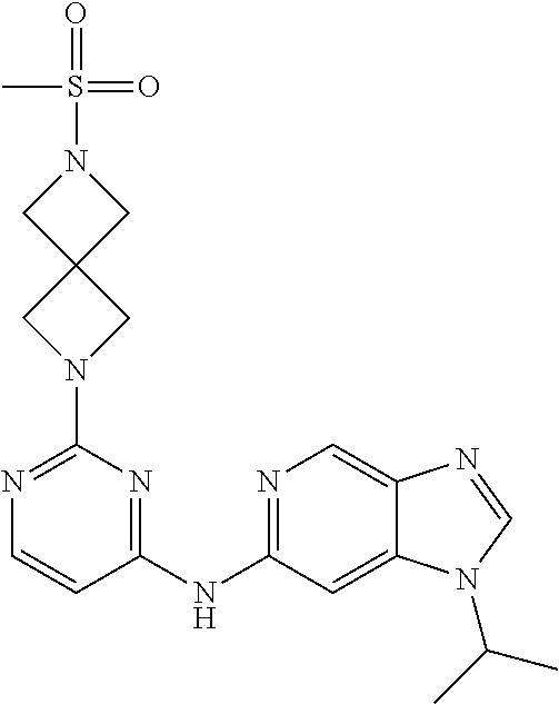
C1(NC2=NC=C3C(=C2)N(C(C)C)C=N3)=NC(N2CC3(C2)CN(S(C)(=O)=O)C3)=NC=C1
